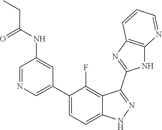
C1=NC=C(C2=CC=C3C(=C2F)C(C2=NC4=C(N2)N=CC=C4)=NN3)C=C1NC(=O)CC
